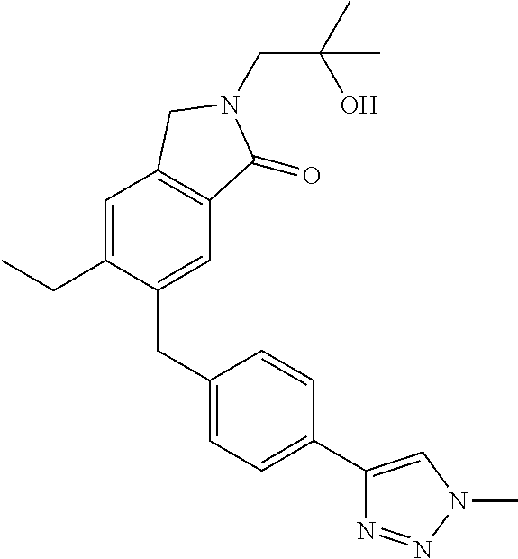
C1=C(CC)C(CC2=CC=C(C3=CN(C)N=N3)C=C2)=CC2=C1CN(CC(C)(O)C)C2=O
